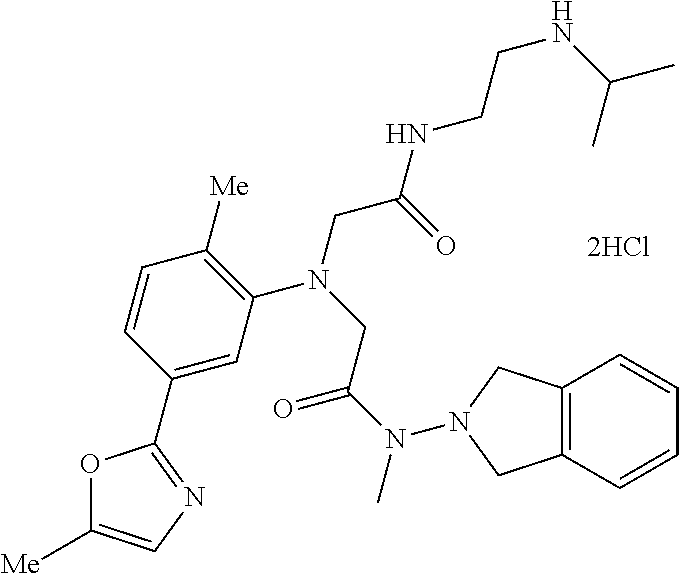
[2HCl].C1=C(C2=NC=C([Me])O2)C=CC([Me])=C1N(CC(NCCNC(C)C)=O)CC(N(C)N1CC2=C(C=CC=C2)C1)=O
